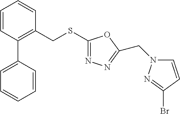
C1=CC(C2=CC=CC=C2)=C(CSC2=NN=C(CN3C=CC(Br)=N3)O2)C=C1
